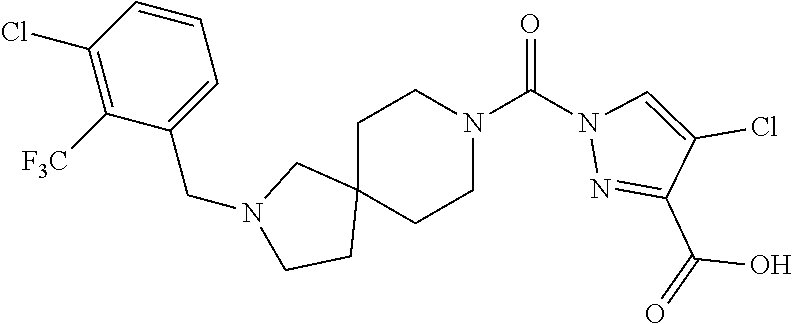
C12(CCN(C(N3N=C(C(=O)O)C(Cl)=C3)=O)CC1)CN(CC1=CC=CC(Cl)=C1[F3C])CC2
